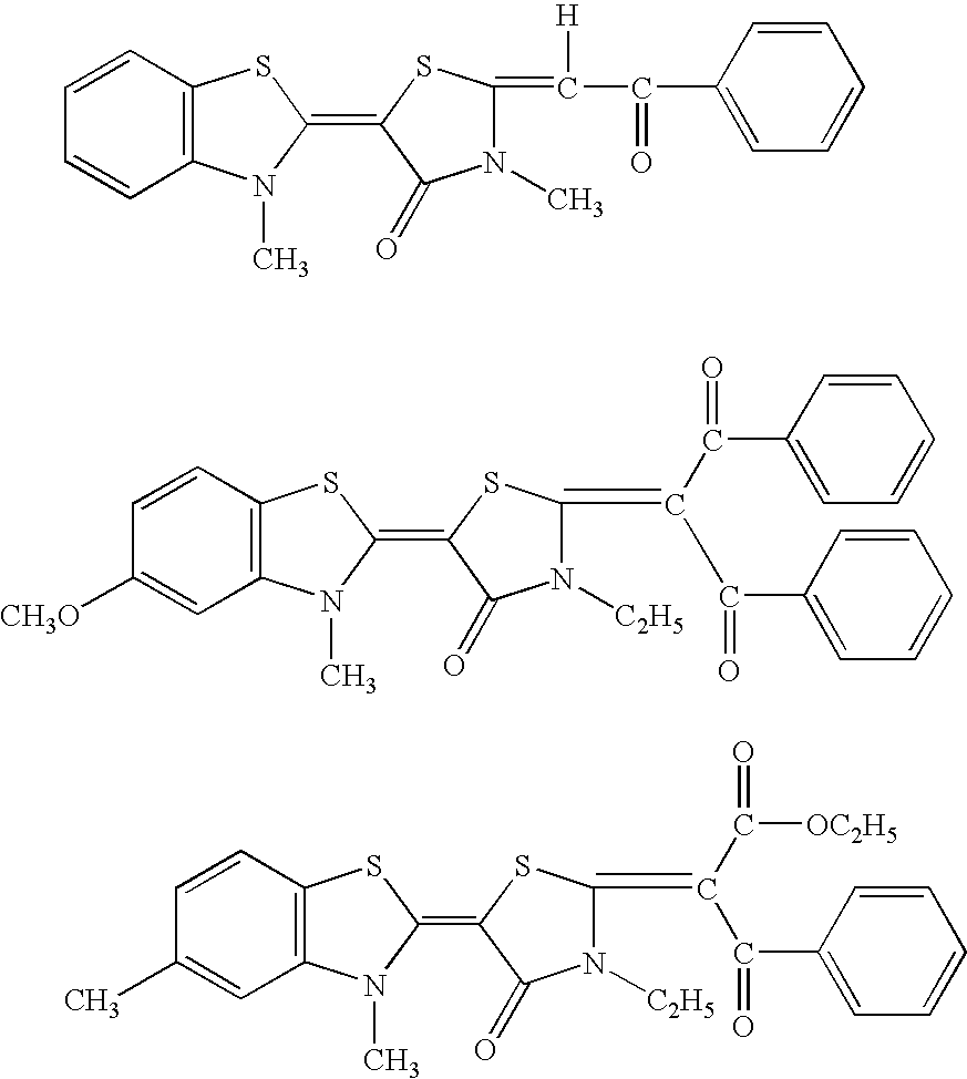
C1=CC2=C(C=C1)N(C)C(=C1C(=O)N(C)C(=C([H])C(=O)C3=CC=CC=C3)S1)S2.C1=CC2=C(C=C1[CH3O])N(C)C(=C1C(=O)N([C2H5])C(=C(C(C3=CC=CC=C3)=O)C(C3=CC=CC=C3)=O)S1)S2.C1=CC2=C(C=C1C)N(C)C(=C1C(=O)N([C2H5])C(=C(C([OC2H5])=O)C(C3=CC=CC=C3)=O)S1)S2
